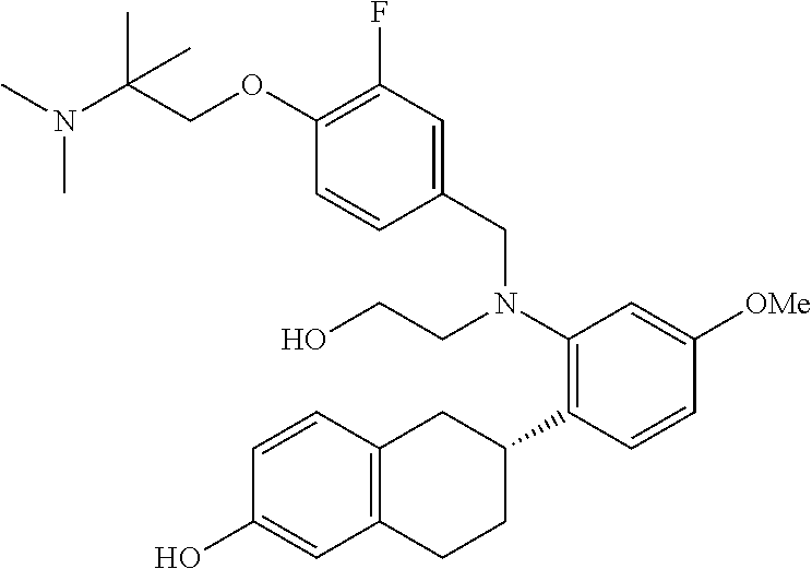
C1(O)=CC2=C(C=C1)CC(C1=C(N(CCO)CC3=CC(F)=C(OCC(C)(N(C)C)C)C=C3)C=C([OMe])C=C1)CC2
